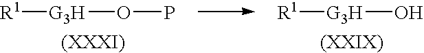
[G3H](OP)[R1].[G3H](O)[R1]
